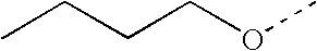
C(OC)CCC
